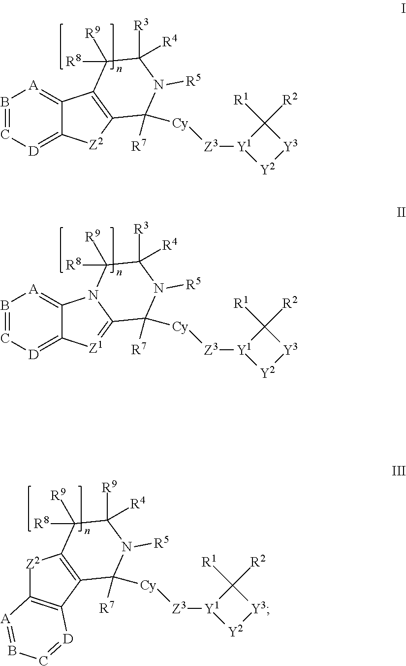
B1=C[D]=C2C(=[A]1)C1=C([Z2]2)C([Cy][Z3][Y1]2[Y2][Y3]C2([R1])[R2])([R7])N([R5])C([R3])([R4])C1([R8])[R9].B1=C[D]=C2C(=[A]1)N1C(=[Z1]2)C([Cy][Z3][Y1]2[Y2][Y3]C2([R1])[R2])([R7])N([R5])C([R3])([R4])C1([R8])[R9].C1([Cy][Z3][Y1]2[Y2][Y3]C2([R1])[R2])([R7])N([R5])C([R9])([R4])C([R8])([R9])C2=C1C1=C([Z2]2)[A]=BC=[D]1
